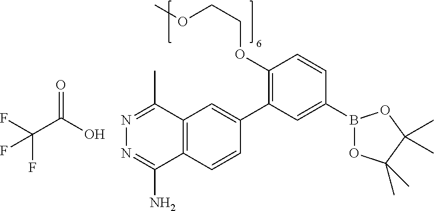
C1(OCCOC)=C(C2=CC3=C(C=C2)C(N)=NN=C3C)C=C(B2OC(C)(C)C(C)(C)O2)C=C1.O=C(O)C(F)(F)F
